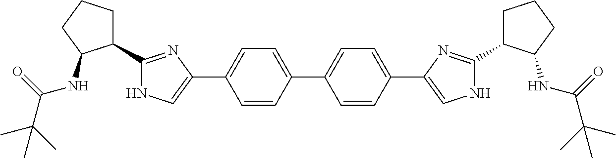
N1C(C2CCCC2NC(=O)C(C)(C)C)=NC(C2=CC=C(C3=CC=C(C4=CNC(C5CCCC5NC(C(C)(C)C)=O)=N4)C=C3)C=C2)=C1
